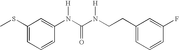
C1(SC)=CC=CC(N(C(N(CCC2=CC=CC(F)=C2)[H])=O)[H])=C1
